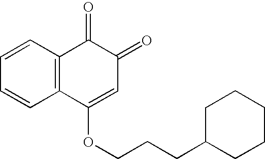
C1=CC=CC2=C1C(=O)C(=O)C=C2OCCCC1CCCCC1
